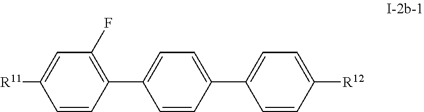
C1(F)=C(C2=CC=C(C3=CC=C([R12])C=C3)C=C2)C=CC([R11])=C1
